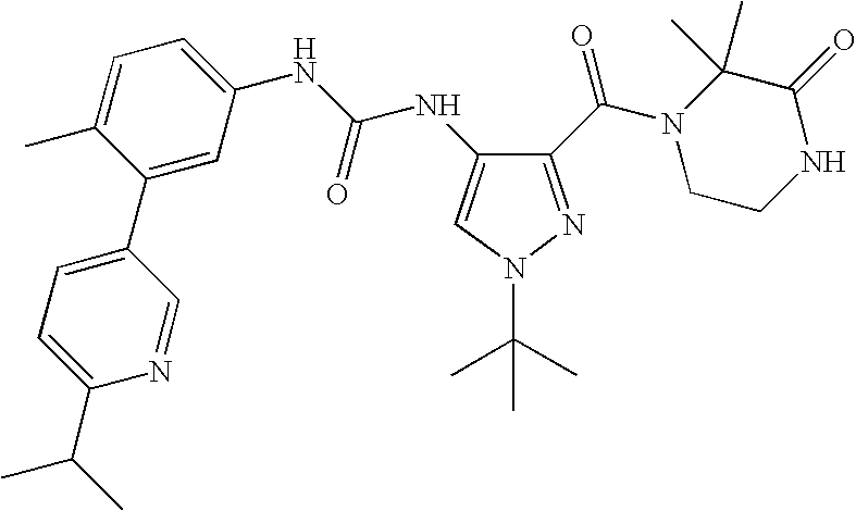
C1(C(=O)N2CCNC(=O)C2(C)C)=NN(C(C)(C)C)C=C1NC(=O)NC1=CC=C(C)C(C2=CC=C(C(C)C)N=C2)=C1
